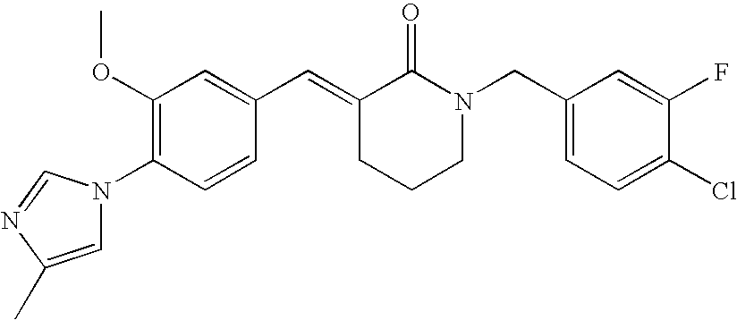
C1=CC(N2C=C(C)N=C2)=C(OC)C=C1C=C1CCCN(CC2=CC=C(Cl)C(F)=C2)C1=O
